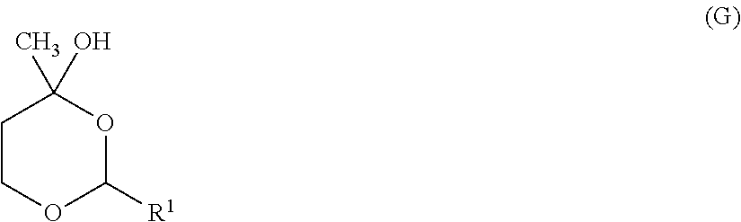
C1COC([R1])OC1(C)O
